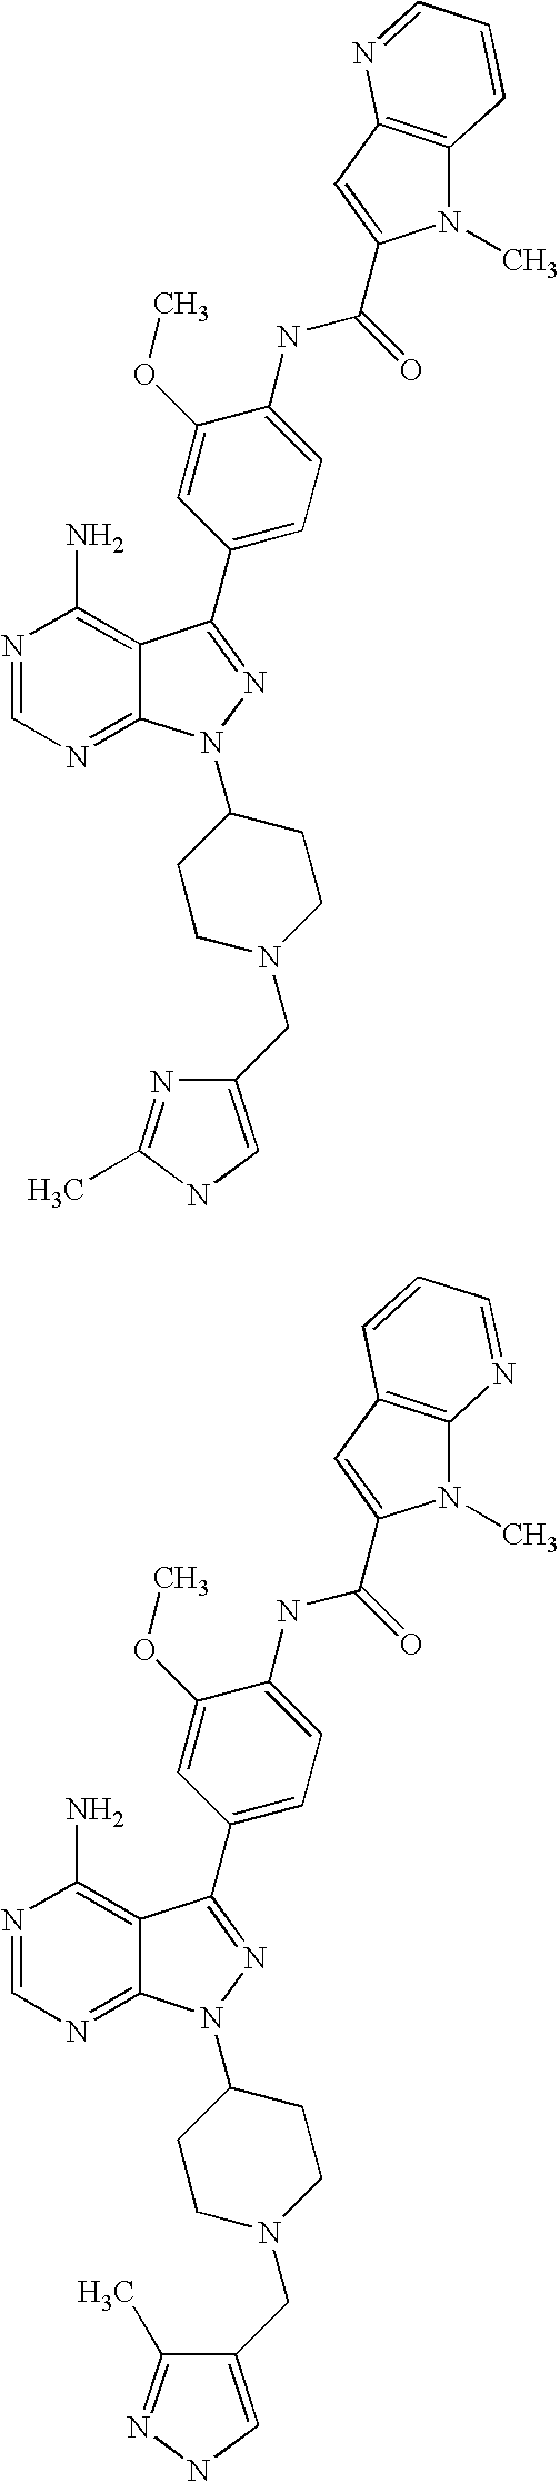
N1=CN=C2C(=C1N)C(C1=CC=C(NC(=O)C3=CC4=C(N3C)C=CC=N4)C(OC)=C1)=NN2C1CCN(CC2=CNC(C)=N2)CC1.N1=CN=C2C(=C1N)C(C1=CC=C(NC(=O)C3=CC4=C(N3C)N=CC=C4)C(OC)=C1)=NN2C1CCN(CC2=CNN=C2C)CC1
